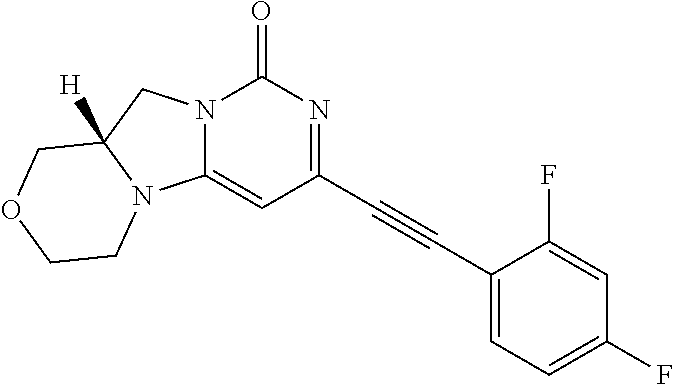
C(C1=NC(=O)N2C(=C1)N1C([H])(C2)COCC1)#CC1=CC=C(F)C=C1F
